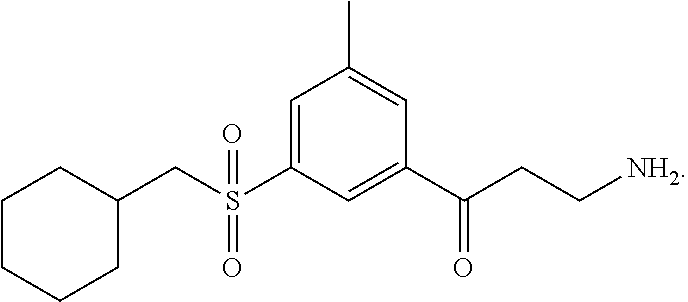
C1(C(CC[NH2])=O)=CC(S(CC2CCCCC2)(=O)=O)=CC(C)=C1
